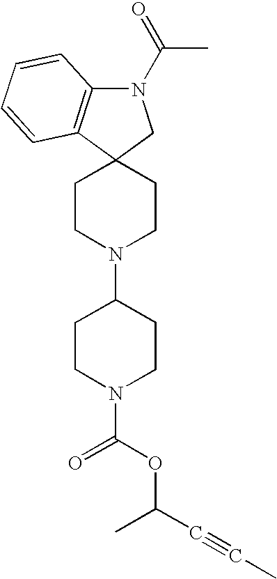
C1CN(C2CCN(C(OC(C#CC)C)=O)CC2)CCC12CN(C(C)=O)C1=C2C=CC=C1
